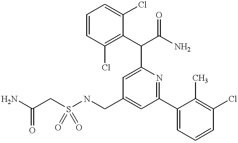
N(CC1=CC(C2=CC=CC(Cl)=C2C)=NC(C(C2=C(Cl)C=CC=C2Cl)C(N)=O)=C1)S(CC(N)=O)(=O)=O
